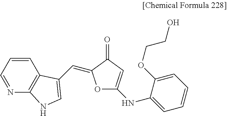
C1=CC=NC2=C1C(C=C1OC(NC3=CC=CC=C3OCCO)=CC1=O)=CN2
